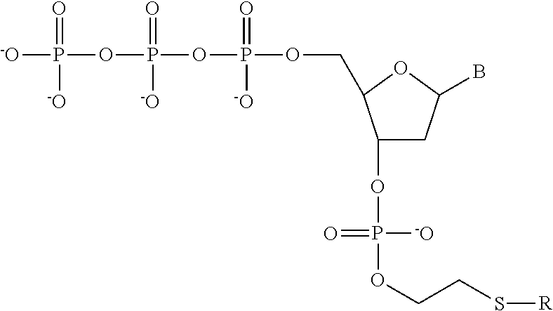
[-O]P(=O)(OP(=O)(OP([-O])(=O)OCC1C(OP(=O)([-O])OCCS[R])CC(B)O1)[-O])[-O]
